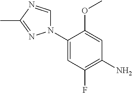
C1(N2C=NC(C)=N2)=CC(F)=C(N)C=C1OC
